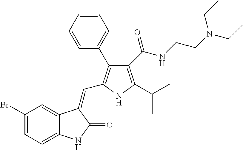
C1(Br)=CC=C2C(=C1)C(=CC1=C(C3=CC=CC=C3)C(C(NCCN(CC)CC)=O)=C(C(C)C)N1)C(=O)N2
